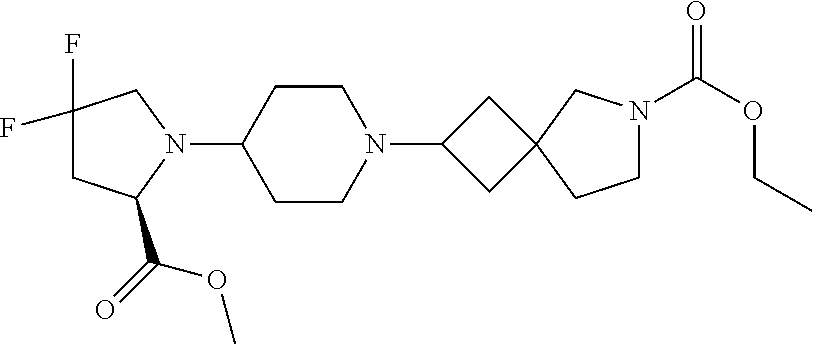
C1C(C(=O)OC)N(C2CCN(C3CC4(C3)CCN(C(OCC)=O)C4)CC2)CC1(F)F
